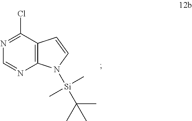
C1=NC2=C(C(Cl)=N1)C=CN2[Si](C(C)(C)C)(C)C
